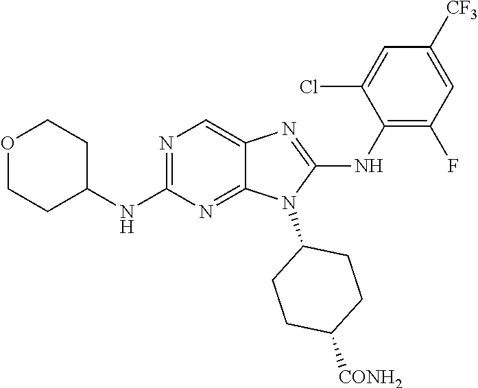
N1=C(NC2CCOCC2)N=C2C(=C1)N=C(NC1=C(F)C=C([CF3])C=C1Cl)N2C1CCC([CONH2])CC1
